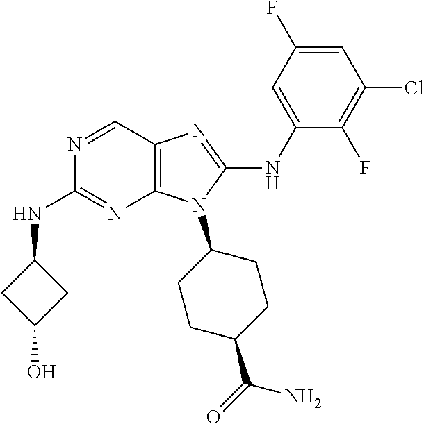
N1=CC2=C(N=C1NC1CC(O)C1)N(C1CCC(C(=O)N)CC1)C(NC1=CC(F)=CC(Cl)=C1F)=N2
